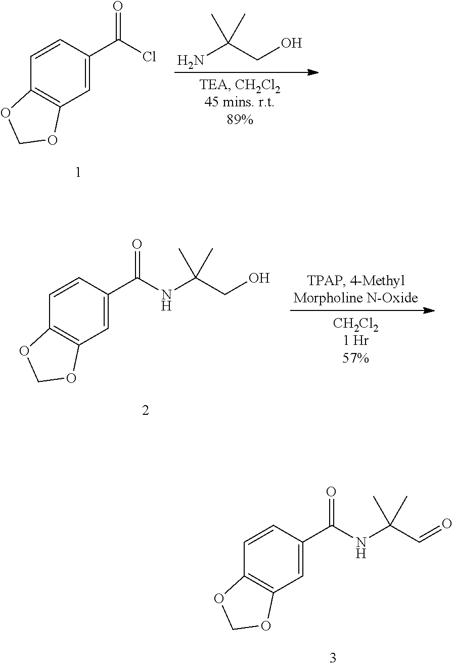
C1=CC(C(Cl)=O)=CC2=C1OCO2.NC(CO)(C)C.C1=CC(C(NC(CO)(C)C)=O)=CC2=C1OCO2.C1=CC(C(NC(C=O)(C)C)=O)=CC2=C1OCO2
